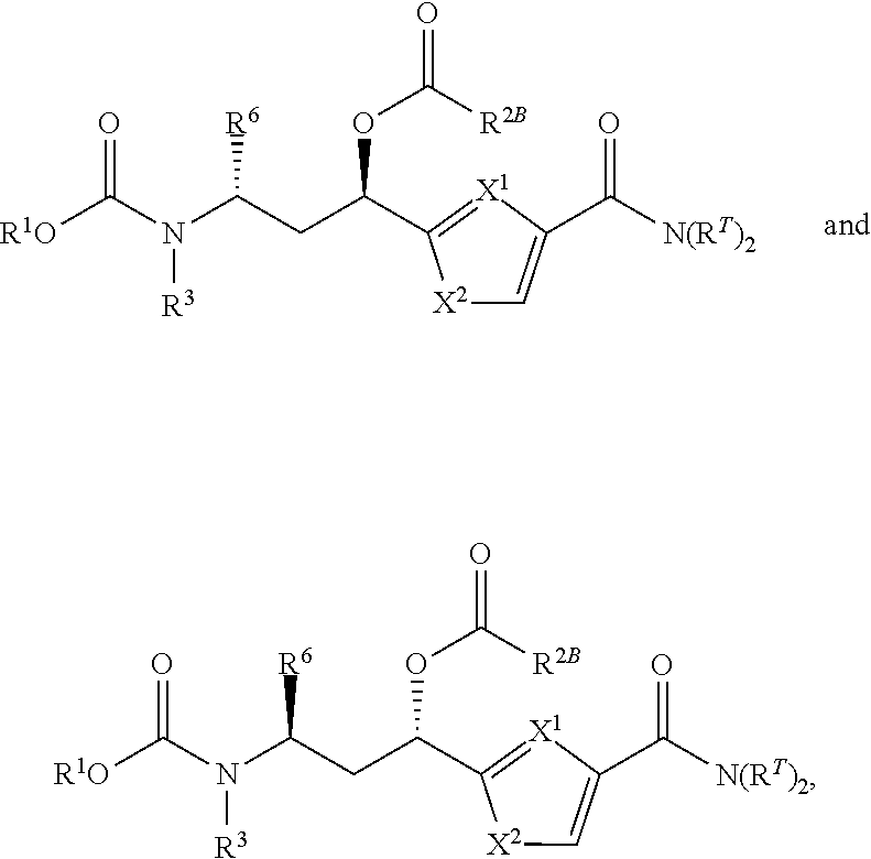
[R1O]C(N(C(CC(C1=[X1]C(C([N(RT)2])=O)=C[X2]1)OC([R2B])=O)[R6])[R3])=O.[R1O]C(N(C(CC(C1=[X1]C(C([N(RT)2])=O)=C[X2]1)OC([R2B])=O)[R6])[R3])=O
